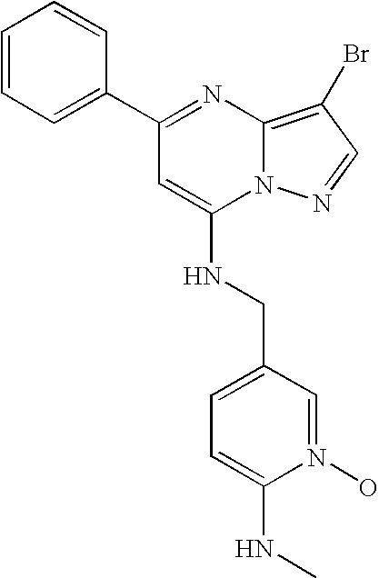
C1=CC=C(C2=NC3=C(Br)C=NN3C(NCC3=CC=C(NC)N(O)=C3)=C2)C=C1
